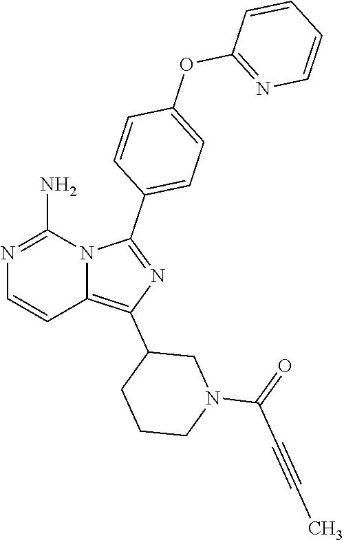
N1=C(N)N2C(=C(C3CCCN(C(=O)C#CC)C3)N=C2C2=CC=C(OC3=NC=CC=C3)C=C2)C=C1
